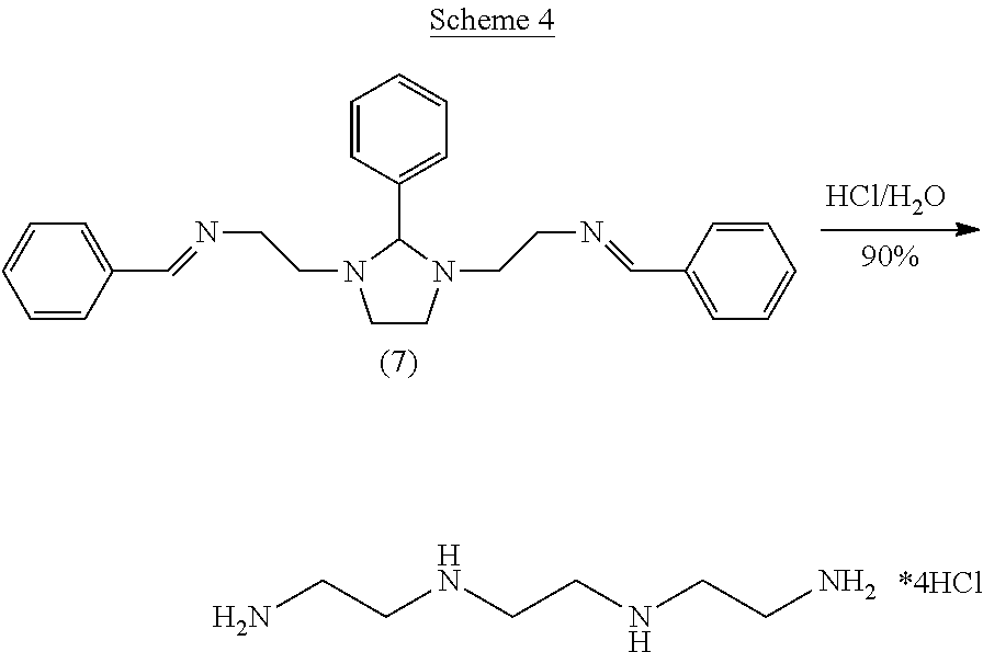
C1=CC(C2N(CCN=CC3=CC=CC=C3)CCN2CCN=CC2=CC=CC=C2)=CC=C1.NCCNCCNCCN
